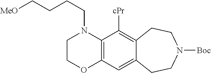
C12=C(C([cPr])=C3C(=C1)CCN([Boc])CC3)N(CCCC[MeO])CCO2
